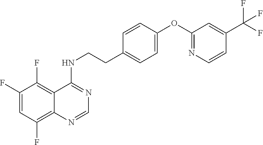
C1(F)=CC(F)=C2C(=C1F)C(NCCC1=CC=C(OC3=NC=CC(C(F)(F)F)=C3)C=C1)=NC=N2
